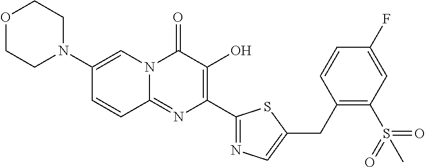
O1CCN(C2=CN3C(=NC(C4=NC=C(CC5=C(S(=O)(=O)C)C=C(F)C=C5)S4)=C(O)C3=O)C=C2)CC1
